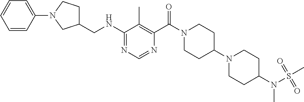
C1(NCC2CCN(C3=CC=CC=C3)C2)=NC=NC(C(N2CCC(N3CCC(N(S(C)(=O)=O)C)CC3)CC2)=O)=C1C
